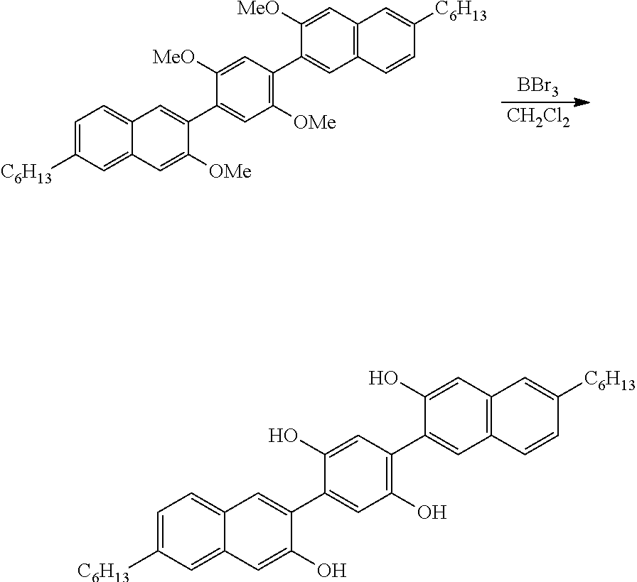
[BBr3].[CH2Cl2].C1=C([C6H13])C=C2C(=C1)C=C(C1=CC([OMe])=C(C3=CC4=C(C=C3[MeO])C=C([C6H13])C=C4)C=C1[MeO])C([OMe])=C2.C1=C([C6H13])C=C2C(=C1)C=C(C1=CC(O)=C(C3=CC4=C(C=C3O)C=C([C6H13])C=C4)C=C1O)C(O)=C2
